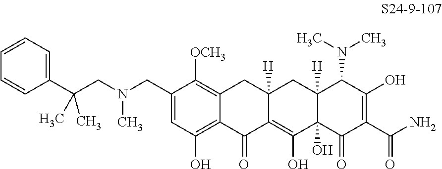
C1(CN(CC(C2=CC=CC=C2)(C)C)C)=CC(O)=C2C(=C1[OCH3])CC1([H])C(=C(O)C3(O)C([H])(C1)C(N(C)C)C(O)=C(C(N)=O)C3=O)C2=O
